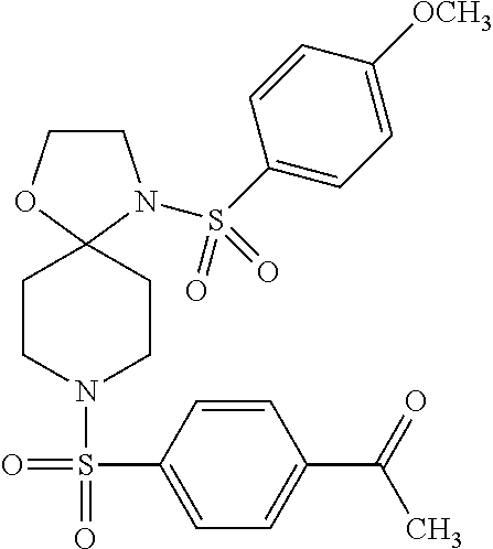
C1COC2(N1S(C1=CC=C([OCH3])C=C1)(=O)=O)CCN(S(C1=CC=C(C(C)=O)C=C1)(=O)=O)CC2
